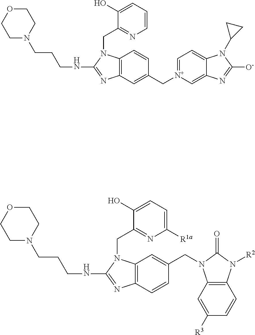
C1N(CCCNC2=NC3=C(N2CC2=NC=CC=C2O)C=CC(C[N+]2=CC=C4C(=C2)N=C([O-])N4C2CC2)=C3)CCOC1.C1N(CCCNC2=NC3=C(N2CC2=NC([R1a])=CC=C2O)C=C(CN2C4=C(N([R2])C2=O)C=CC([R3])=C4)C=C3)CCOC1
